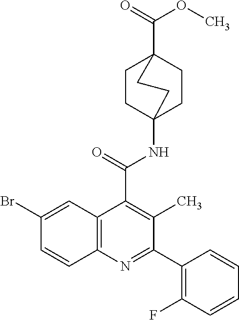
C1CC2(NC(=O)C3=C(C)C(C4=C(F)C=CC=C4)=NC4=C3C=C(Br)C=C4)CCC1(C(=O)OC)CC2
